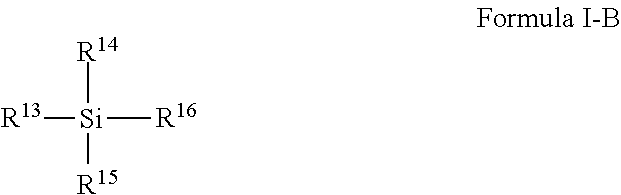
[R13][Si]([R16])([R14])[R15]
